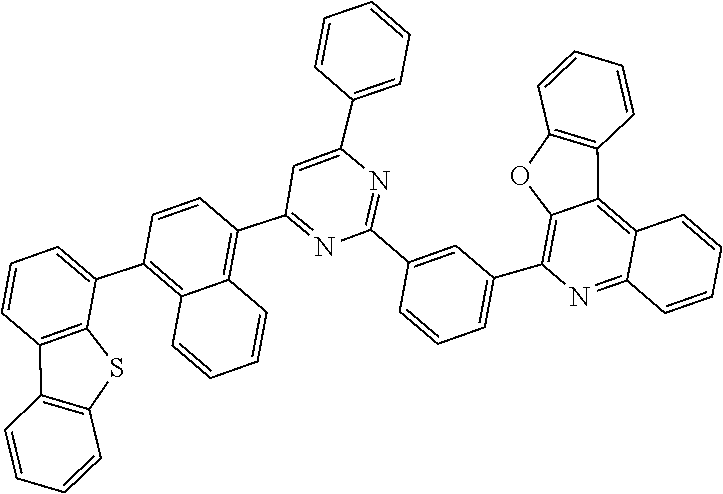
C1(C2=NC(C3=CC=CC=C3)=CC(C3=C4C=CC=CC4=C(C4=CC=CC5=C4SC4=C5C=CC=C4)C=C3)=N2)=CC(C2=C3OC4=C(C=CC=C4)C3=C3C=CC=CC3=N2)=CC=C1
